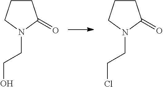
C1CCN(CCCl)C1=O.C1CCN(CCO)C1=O
